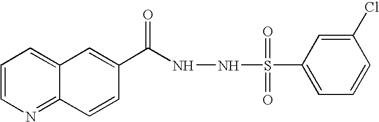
C1=CN=C2C(=C1)C=C(C(=O)NNS(C1=CC=CC(Cl)=C1)(=O)=O)C=C2
